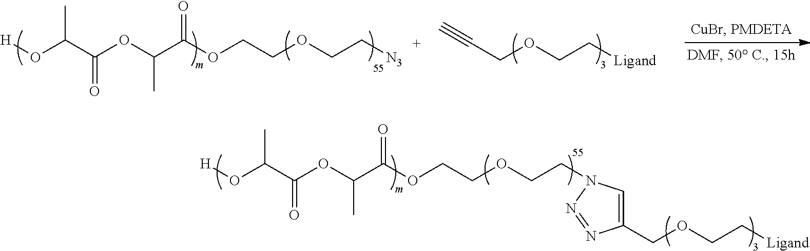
[H]OC(C(OC(C(OCCOCC[N3])=O)C)=O)C.C(COCC[Ligand])#C.[H]OC(C(OC(C(OCCOCCN1C=C(COCC[Ligand])N=N1)=O)C)=O)C
